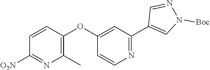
C1=CC(OC2=CC(C3=CN([Boc])N=C3)=NC=C2)=C(C)N=C1[O2N]
